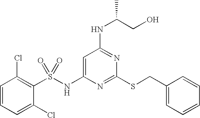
C1=C(NS(C2=C(Cl)C=CC=C2Cl)(=O)=O)N=C(SCC2=CC=CC=C2)N=C1NC(CO)C
